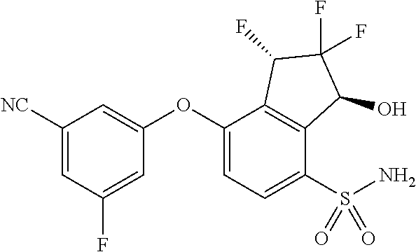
O(C1=CC([NC])=CC(F)=C1)C1=CC=C(S(N)(=O)=O)C2=C1C(F)C(F)(F)C2O
